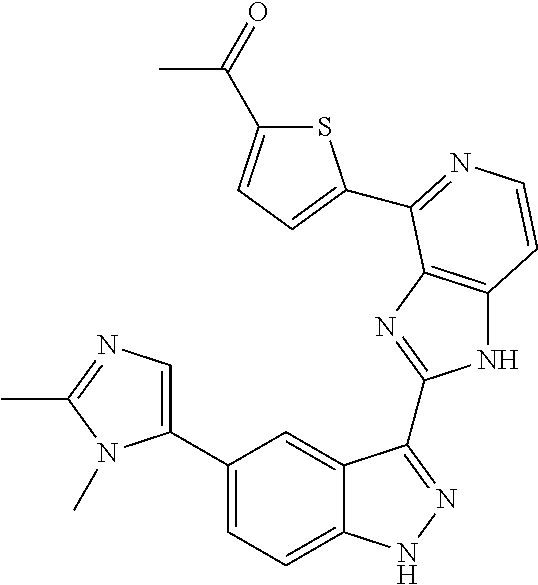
C1(C2=CN=C(C)N2C)=CC=C2C(=C1)C(C1=NC3=C(N1)C=CN=C3C1=CC=C(C(=O)C)S1)=NN2
